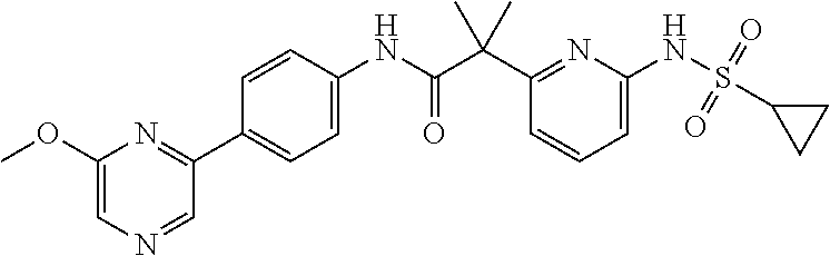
C1(C(C(NC2=CC=C(C3=NC(OC)=CN=C3)C=C2)=O)(C)C)=NC(NS(=O)(=O)C2CC2)=CC=C1
